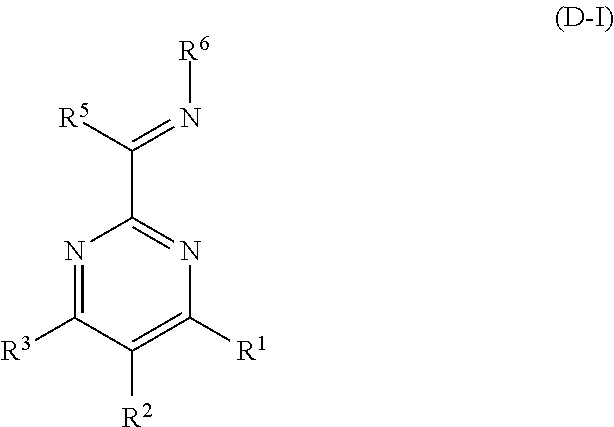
C1(C(=N[R6])[R5])=NC([R1])=C([R2])C([R3])=N1
